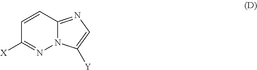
N12C(=NC=C1[Y])C=CC([X])=N2
